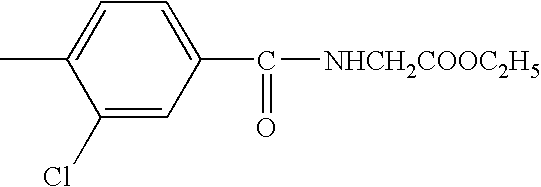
C1(Cl)=CC(C([NHCH2COOC2H5])=O)=CC=C1C
